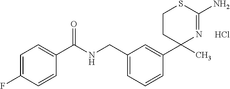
C1=C(F)C=CC(C(NCC2=CC=CC(C3(C)CCSC(N)=N3)=C2)=O)=C1.Cl
